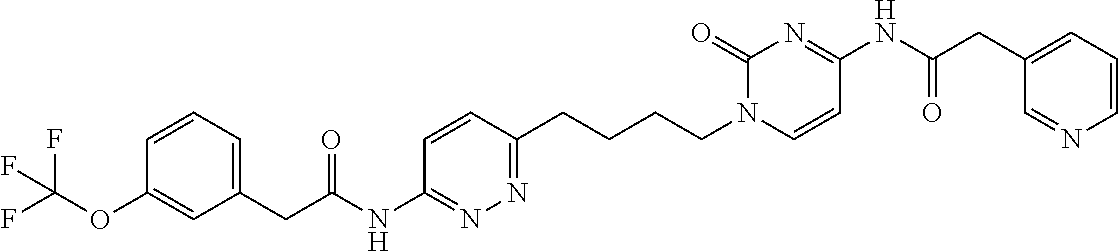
C1=CC=C(CC(=O)NC2=NN=C(CCCCN3C=CC(NC(CC4=CC=CN=C4)=O)=NC3=O)C=C2)C=C1OC(F)(F)F
